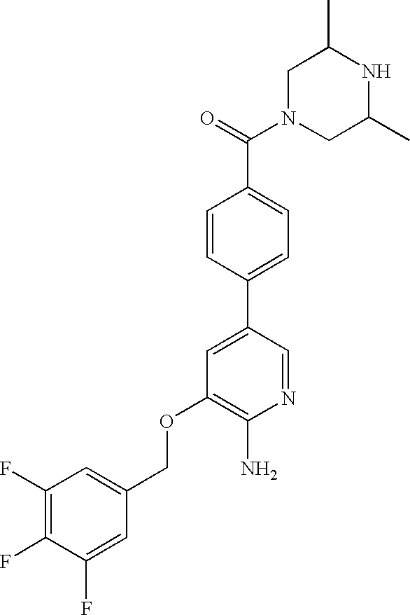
C1N(C(=O)C2=CC=C(C3=CC(OCC4=CC(F)=C(F)C(F)=C4)=C(N)N=C3)C=C2)CC(C)NC1C
